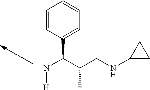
N(C(C(CNC1CC1)C)C1=CC=CC=C1)[H]
